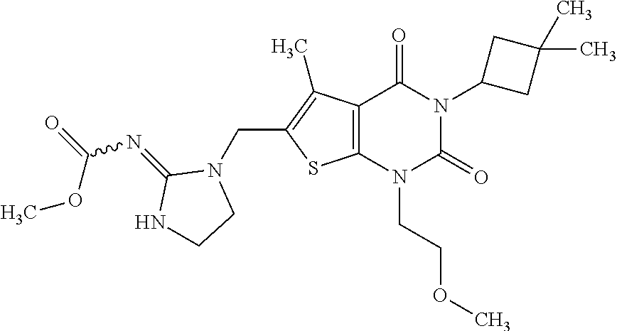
C12=C(N(CCOC)C(=O)N(C3CC(C)(C)C3)C1=O)SC(CN1C(=NC(=O)OC)NCC1)=C2C
